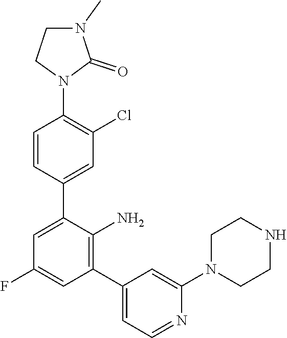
C1=C(C2=CC(Cl)=C(N3C(=O)N(C)CC3)C=C2)C(N)=C(C2=CC=NC(N3CCNCC3)=C2)C=C1F
